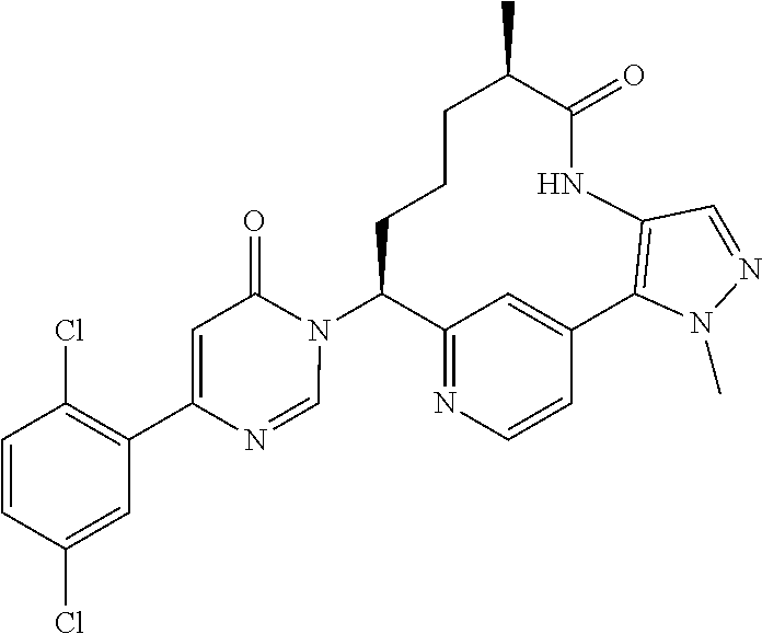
C12=NC=CC(=C1)C1=C(NC(=O)C(C)CCCC2N2C(=O)C=C(C3=C(Cl)C=CC(Cl)=C3)N=C2)C=NN1C
